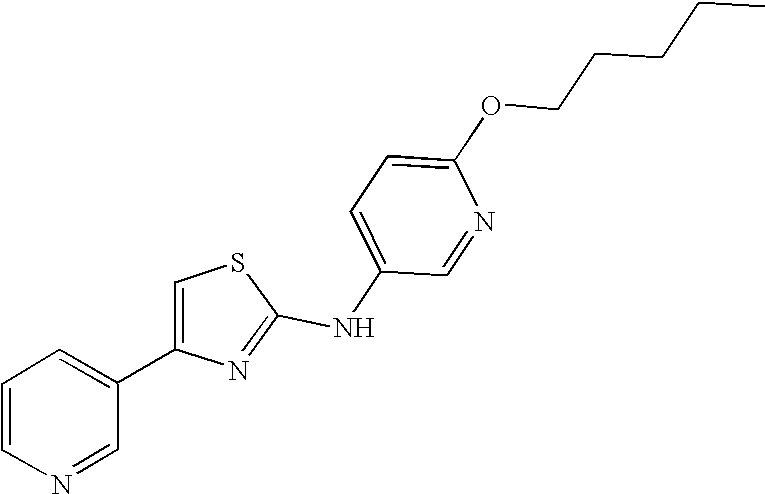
C1=C(NC2=NC(C3=CC=CN=C3)=CS2)C=NC(OCCCCC)=C1
